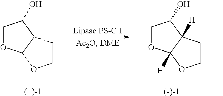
C1OC2C(C1O)CCO2.C1OC2([H])C([H])(C1O)CCO2
